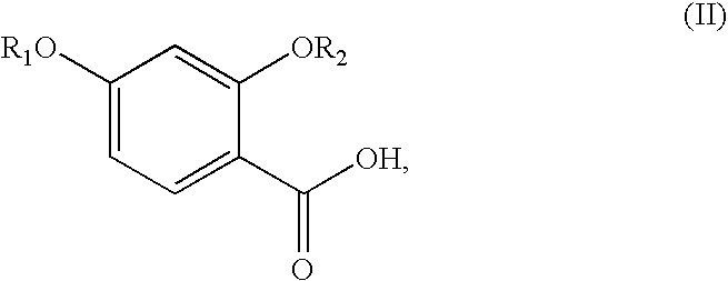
C1([R1O])=CC=C(C([OH])=O)C([OR2])=C1
